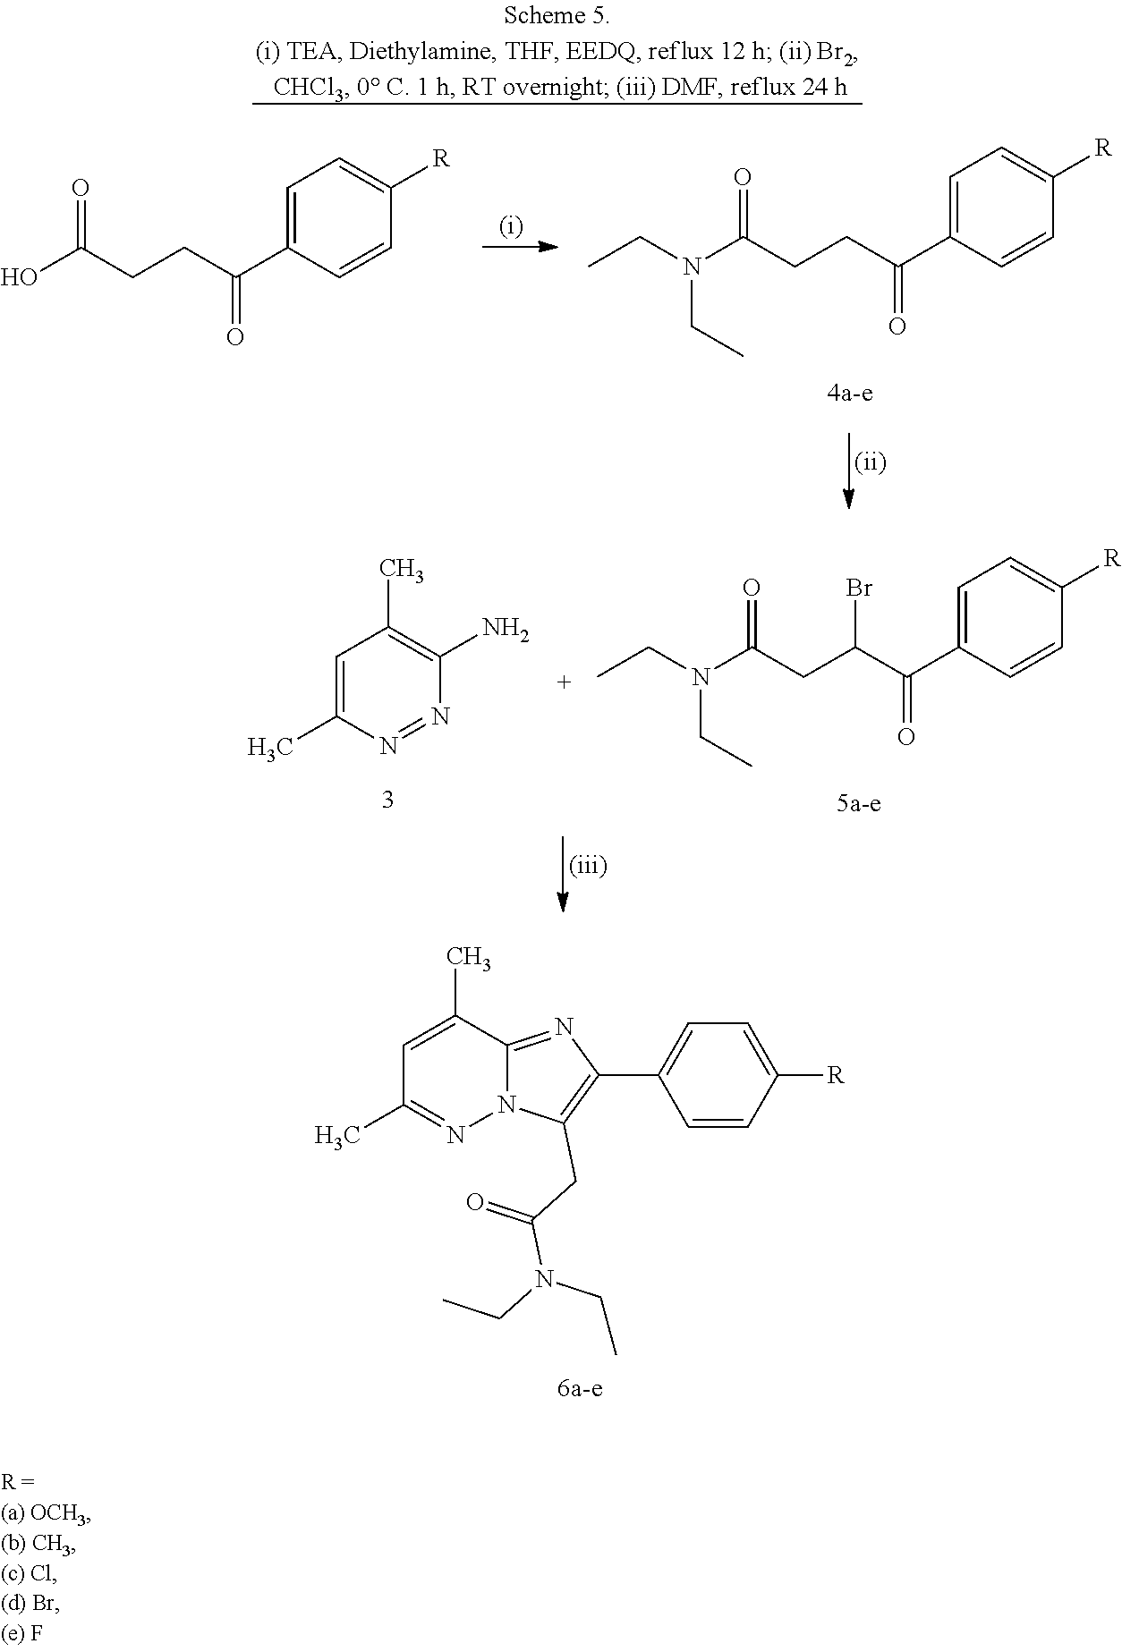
C1=C(C)C2=NC(C3=CC=C([R])C=C3)=C(CC(=O)N(CC)CC)N2N=C1C.C1=C(C(C(CC(N(CC)CC)=O)Br)=O)C=CC([R])=C1.C1=C(C)N=NC(N)=C1C.C1=C(C(CCC(N(CC)CC)=O)=O)C=CC([R])=C1.C1=C(C(CCC(O)=O)=O)C=CC([R])=C1
